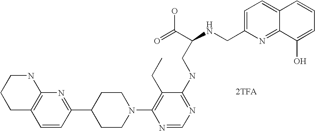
[2TFA].C1=CC(C2CCN(C3=C(CC)C(NCC(NCC4=CC=C5C(=N4)C(O)=CC=C5)C(=O)O)=NC=N3)CC2)=NC2=C1CCCN2
